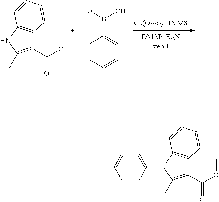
C1(C(OC)=O)=C(C)N(C2=CC=CC=C2)C2=C1C=CC=C2.C1(C(OC)=O)=C(C)NC2=C1C=CC=C2.C1=CC=CC=C1B(O)O
